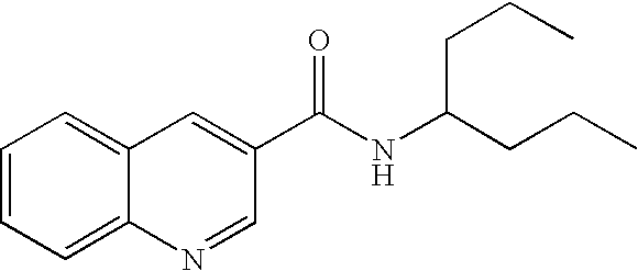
C1(C(NC(CCC)CCC)=O)=CC2=CC=CC=C2N=C1
